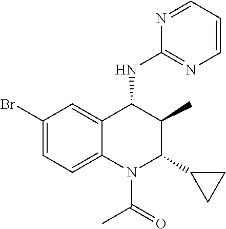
C1(Br)=CC=C2C(=C1)C(NC1=NC=CC=N1)C(C)C(C1CC1)N2C(C)=O
